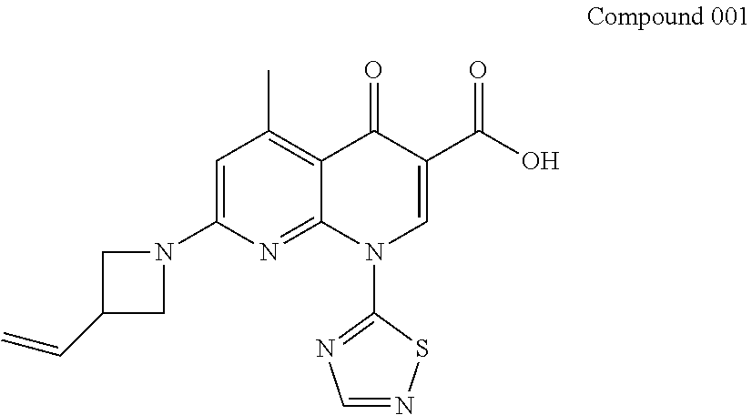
C1=C(N2CC(C=C)C2)N=C2C(=C1C)C(=O)C(C(=O)O)=CN2C1=NC=NS1
